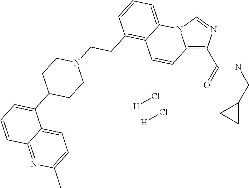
[H]Cl.[H]Cl.C12=C(C(NCC3CC3)=O)N=CN1C1=CC=CC(CCN3CCC(C4=CC=CC5=NC(C)=CC=C45)CC3)=C1C=C2
